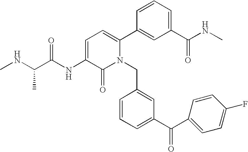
C1=C(NC(C(NC)C)=O)C(=O)N(CC2=CC(C(C3=CC=C(F)C=C3)=O)=CC=C2)C(C2=CC(C(NC)=O)=CC=C2)=C1
